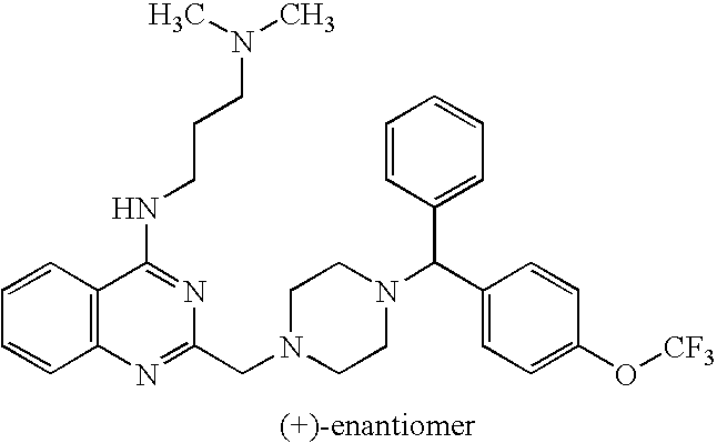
C1=CC2=C(C=C1)C(NCCCN(C)C)=NC(CN1CCN(C(C3=CC=C(O[CF3])C=C3)C3=CC=CC=C3)CC1)=N2
